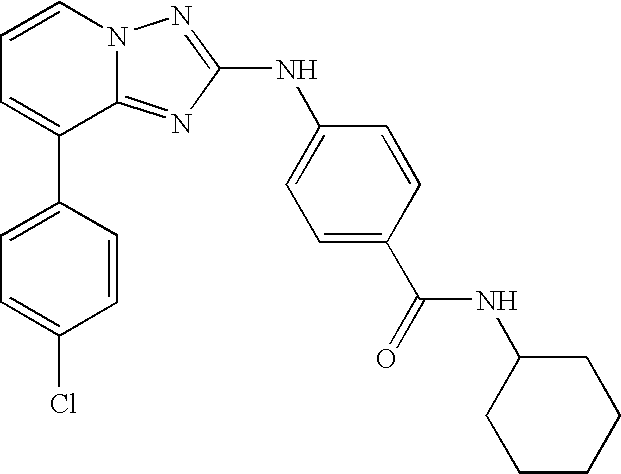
C1=C(C2=CC=CN3C2=NC(NC2=CC=C(C(=O)NC4CCCCC4)C=C2)=N3)C=CC(Cl)=C1
